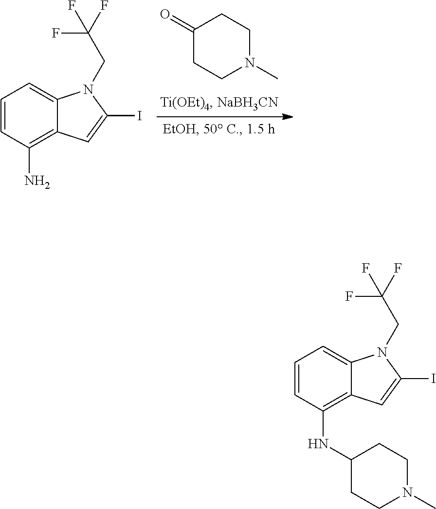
C1=CC(NC2CCN(C)CC2)=C2C(=C1)N(CC(F)(F)F)C(I)=C2.C1=CC(N)=C2C(=C1)N(CC(F)(F)F)C(I)=C2.C1(=O)CCN(C)CC1
